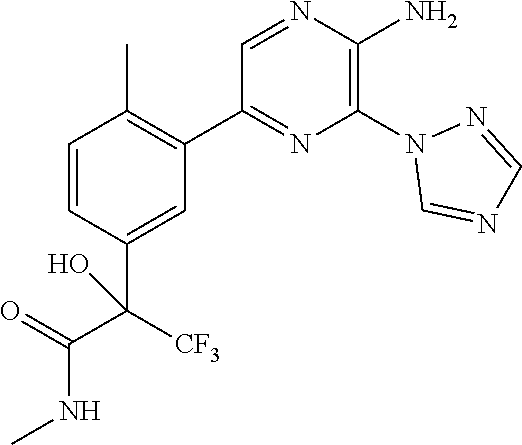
C1=CC(C(C(NC)=O)([CF3])O)=CC(C2=NC(N3C=NC=N3)=C(N)N=C2)=C1C
